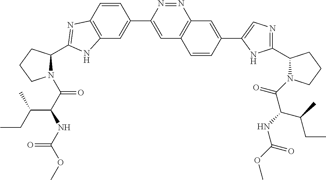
C12=C(C=CC(C3=CC4=C(N=N3)C=C(C3=CN=C(C5N(C(C(NC(=O)OC)C(CC)C)=O)CCC5)N3)C=C4)=C1)N=C(C1N(C(C(NC(OC)=O)C(C)CC)=O)CCC1)N2
